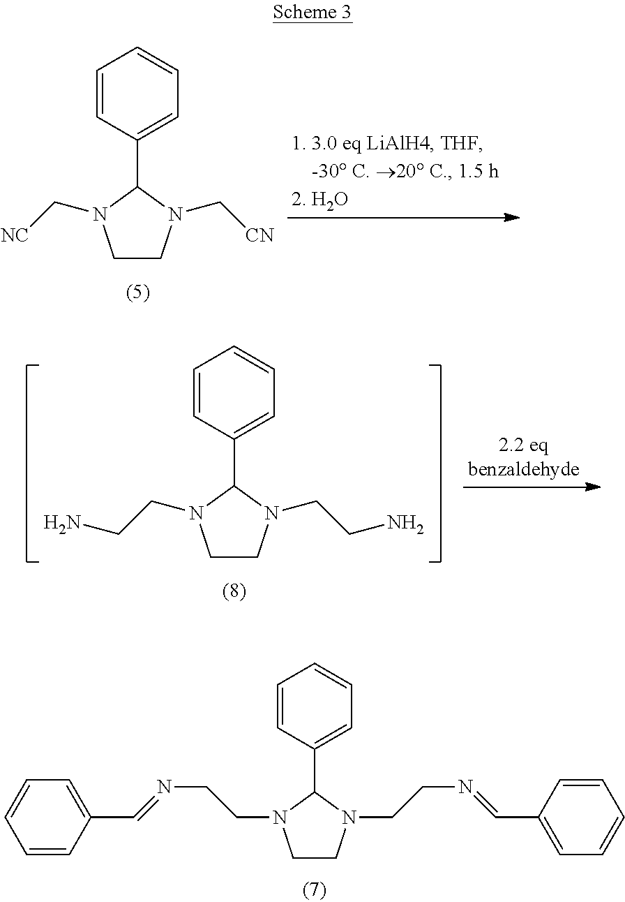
C1=CC(C2N(CCN)CCN2CCN)=CC=C1.C1=CC(C2N(CCN=CC3=CC=CC=C3)CCN2CCN=CC2=CC=CC=C2)=CC=C1.C1=CC(C2N(C[NC])CCN2C[CN])=CC=C1
